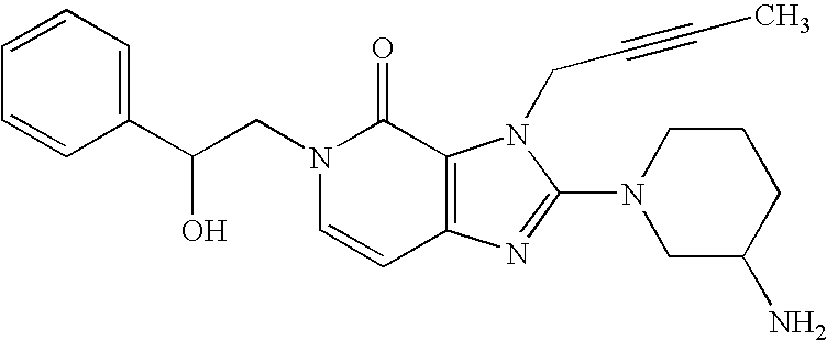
C(N1C=CC2=C(C1=O)N(CC#CC)C(N1CC(N)CCC1)=N2)C(C1=CC=CC=C1)O
